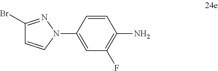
C1=C(N2C=CC(Br)=N2)C=CC(N)=C1F
